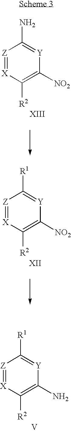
[Z]1=[X]C([R2])=C([NO2])[Y]=C1N.[Z]1=[X]C([R2])=C([NO2])[Y]=C1[R1].[Z]1=[X]C([R2])=C(N)[Y]=C1[R1].[V]
